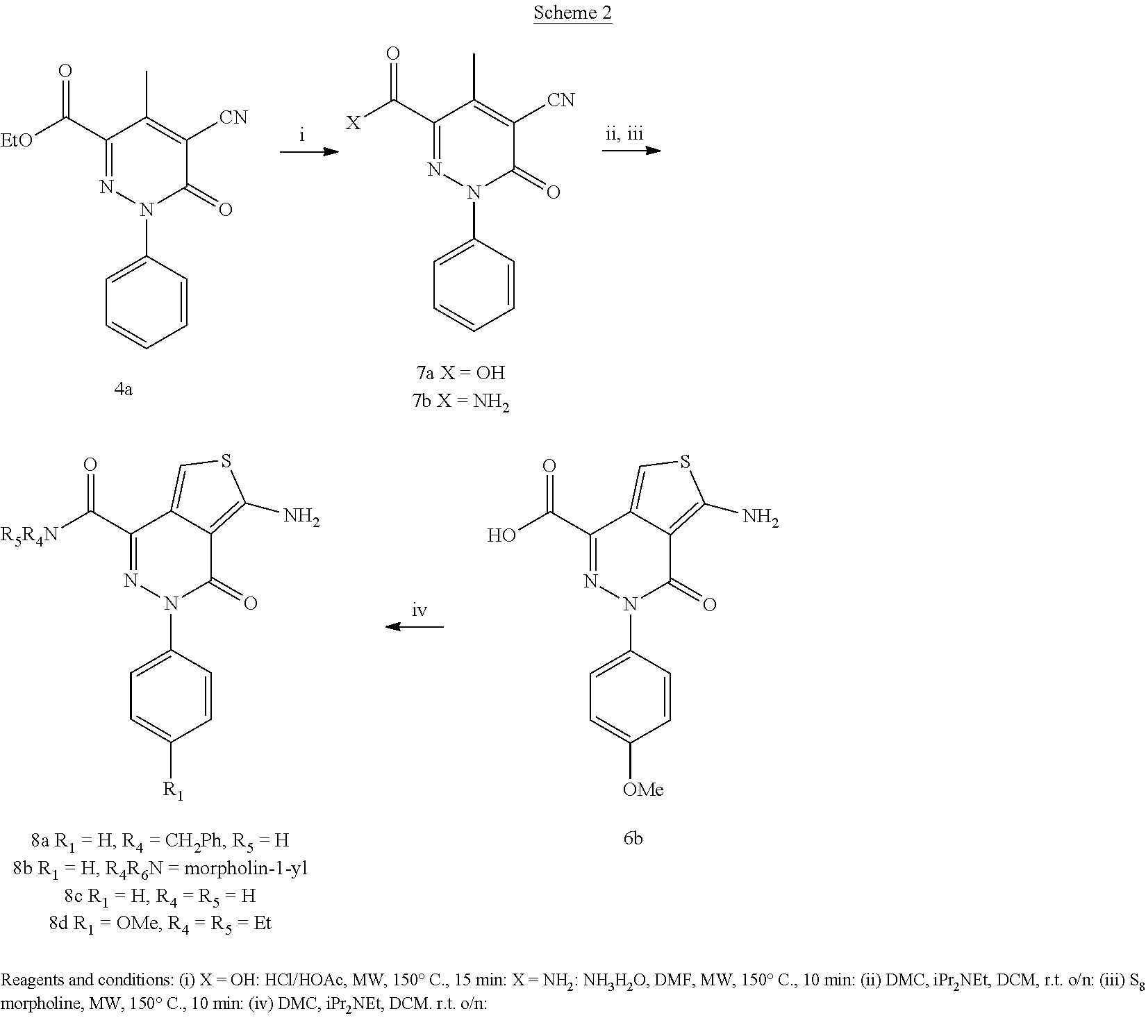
C1=CC(N2C(=O)C([CN])=C(C)C(C([EtO])=O)=N2)=CC=C1.C1=CC(N2C(=O)C([CN])=C(C)C(C([X])=O)=N2)=CC=C1.C1=CC(N2C(=O)C3=C(N)SC=C3C(C([R5R4N])=O)=N2)=CC=C1[R1].C1=CC(N2C(=O)C3=C(N)SC=C3C(C(O)=O)=N2)=CC=C1[OMe]
